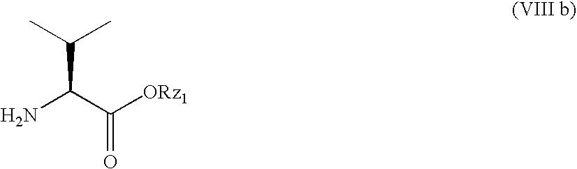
C(C(C)C)(N)C(=O)[ORz1]
